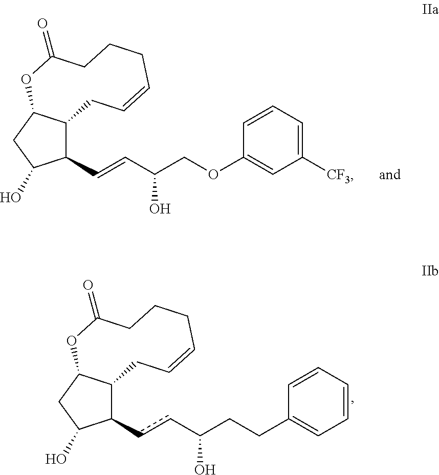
C1(C=CC(COC2=CC([CF3])=CC=C2)O)C2C(CC1O)OC(=O)CCCC=CC2.C1(ccC(CCC2=CC=CC=C2)O)C2C(CC1O)OC(=O)CCCC=CC2
